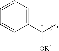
C1=CC=C(C(C)[OR4])C=C1
